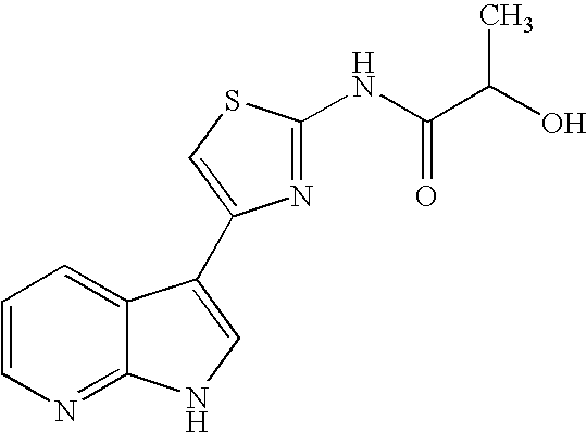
C1=CN=C2C(=C1)C(C1=CSC(NC(C(O)C)=O)=N1)=CN2
